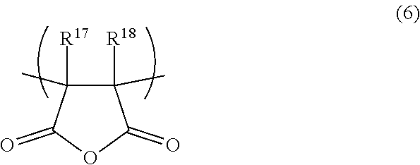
C1([R18])(C)C([R17])(C)C(=O)OC1=O
